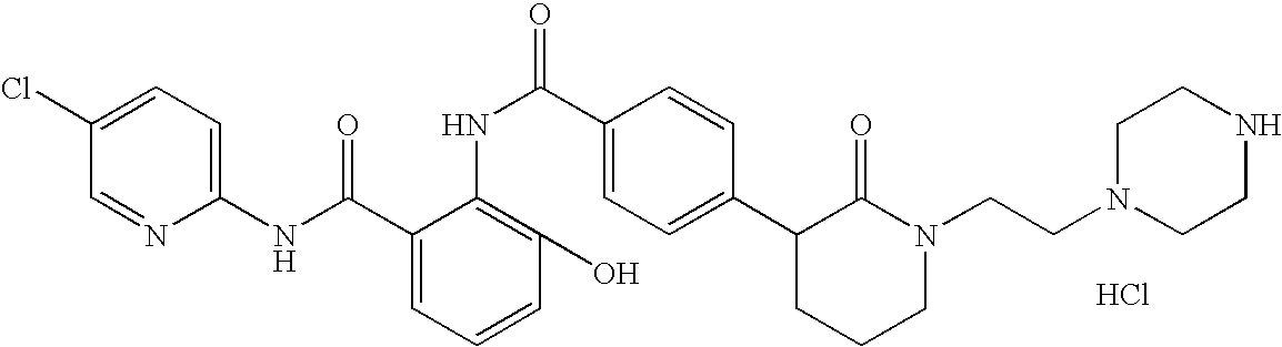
C1(NC(C2=CC=CC(O)=C2NC(C2=CC=C(C3CCCN(CCN4CCNCC4)C3=O)C=C2)=O)=O)=CC=C(Cl)C=N1.Cl
